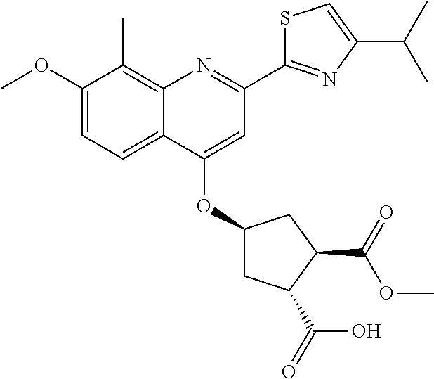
C1(OC)=CC=C2C(=C1C)N=C(C1=NC(C(C)C)=CS1)C=C2OC1CC(C(O)=O)C(C(OC)=O)C1
